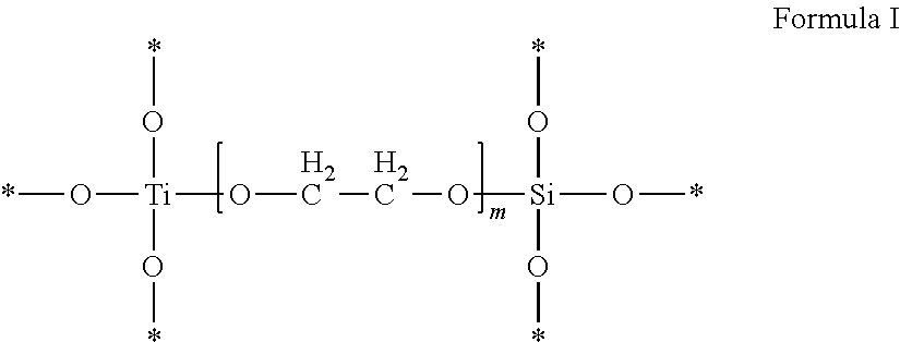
*O[Ti](O*)(O*)OCCO[Si](O*)(O*)O*
